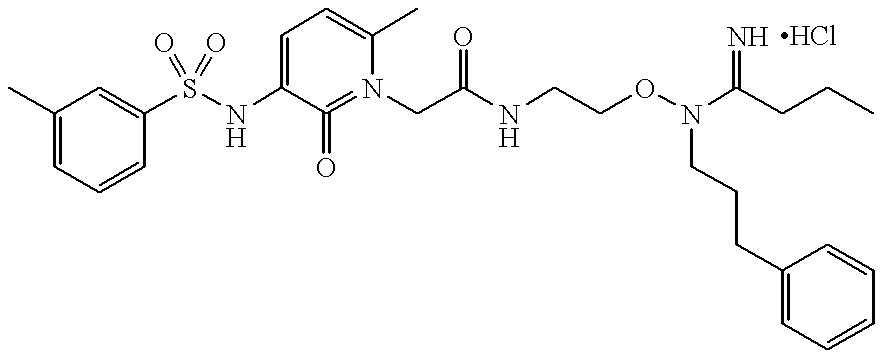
C1(C)=CC=CC(S(NC2=CC=C(C)N(CC(NCCON(C(CCC)=N)CCCC3=CC=CC=C3)=O)=C2=O)(=O)=O)=C1
